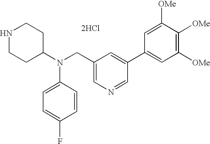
N1CCC(N(CC2=CN=CC(C3=CC([OMe])=C([OMe])C([OMe])=C3)=C2)C2=CC=C(F)C=C2)CC1.[2HCl]
